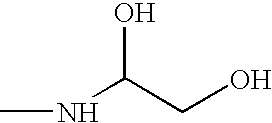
CNC(CO)O
